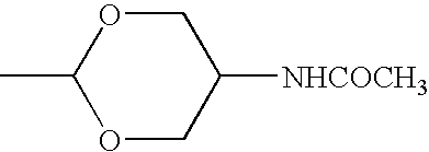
C1(C)OCC([NHCOCH3])CO1
